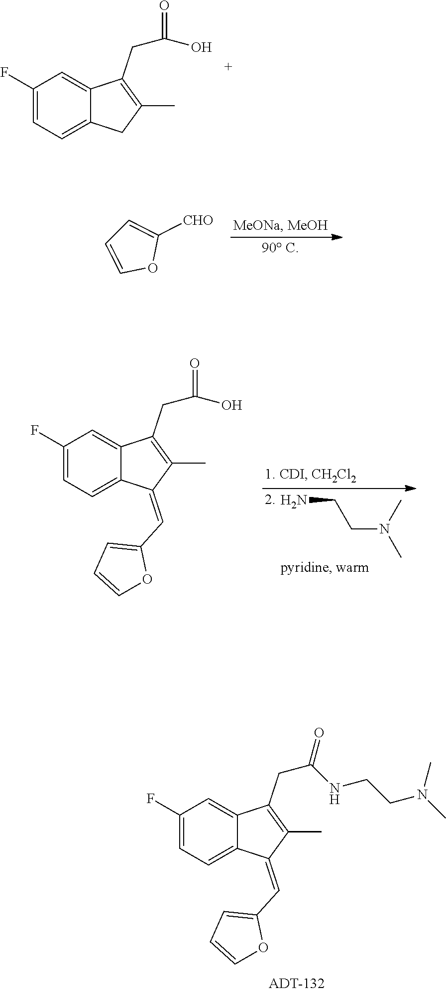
C1(F)=CC=C2C(=C1)C(CC(=O)O)=C(C)C2.C1(F)=CC=C2C(=C1)C(CC(=O)NCCN(C)C)=C(C)C2=CC1=CC=CO1.C1=C([CHO])OC=C1.C1(F)=CC=C2C(=C1)C(CC(=O)O)=C(C)C2=CC1=CC=CO1.NCCN(C)C
